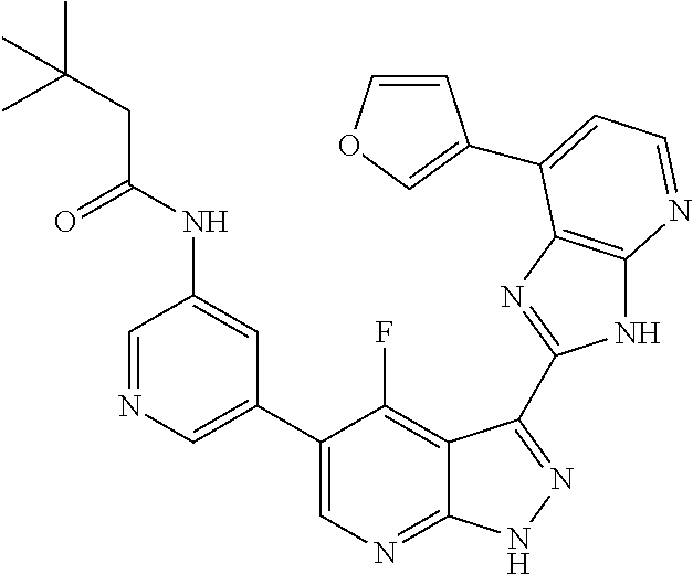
C1=NC=C(C2=CN=C3C(=C2F)C(C2=NC4=C(N2)N=CC=C4C2=COC=C2)=NN3)C=C1NC(CC(C)(C)C)=O
